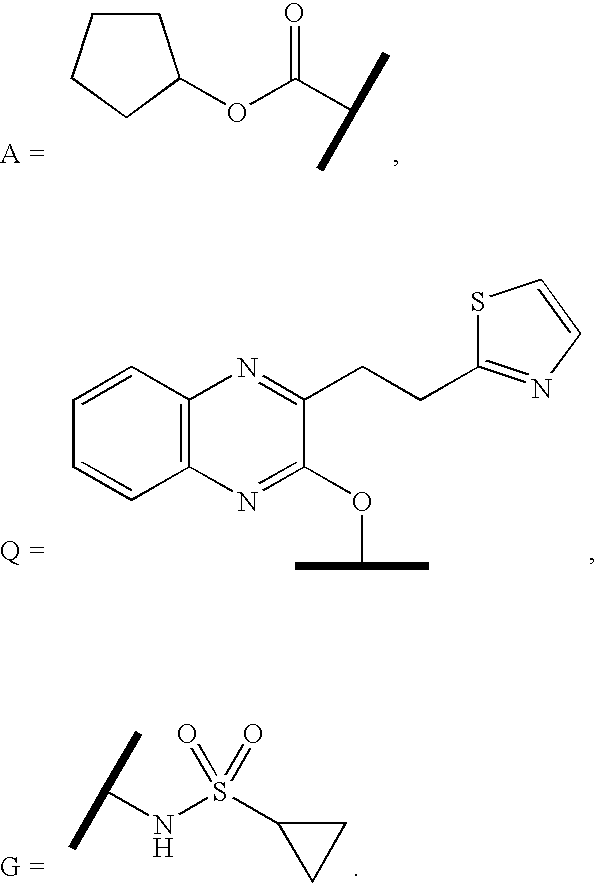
C1CCCC1OC(C(C)C)=O.C1=CC2=C(C=C1)N=C(OC(C)C)C(CCC1=NC=CS1)=N2.C(NS(C1CC1)(=O)=O)(C)C
